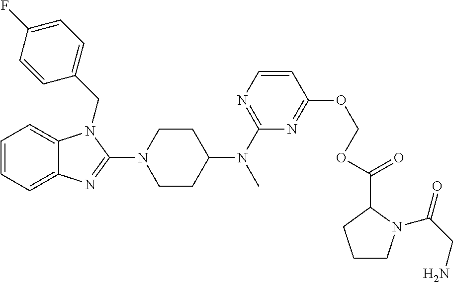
C1=CC=C2C(=C1)N(CC1=CC=C(F)C=C1)C(N1CCC(N(C)C3=NC=CC(OCOC(=O)C4N(C(CN)=O)CCC4)=N3)CC1)=N2
